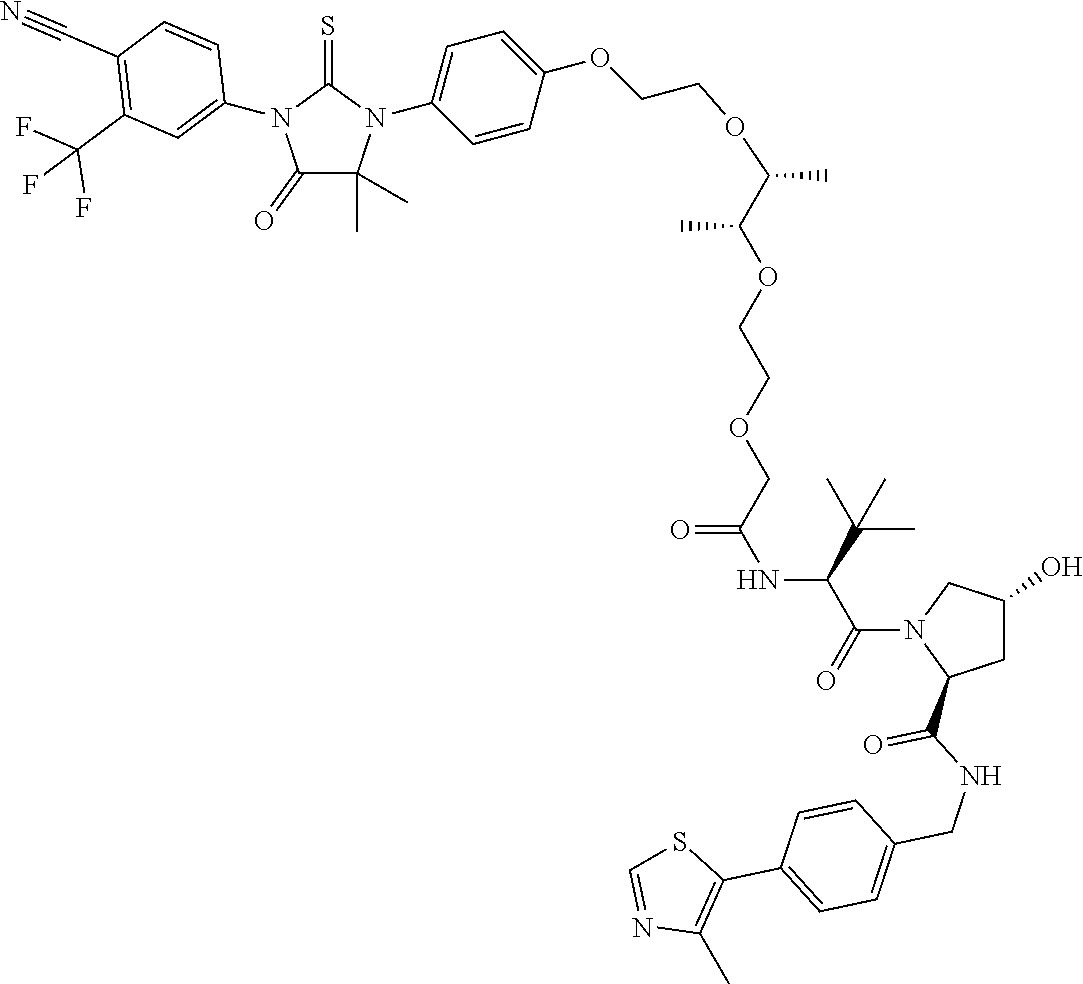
C1(C#N)=C(C(F)(F)F)C=C(N2C(=O)C(C)(C)N(C3=CC=C(OCCOC(C(OCCOCC(=O)NC(C(C)(C)C)C(N4C(C(NCC5=CC=C(C6=C(C)N=CS6)C=C5)=O)CC(O)C4)=O)C)C)C=C3)C2=S)C=C1
